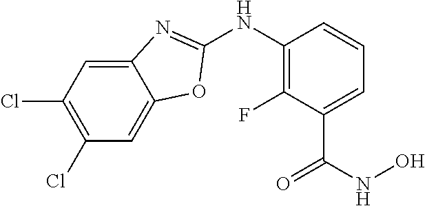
C12=CC(Cl)=C(Cl)C=C1OC(NC1=C(F)C(C(=O)NO)=CC=C1)=N2
